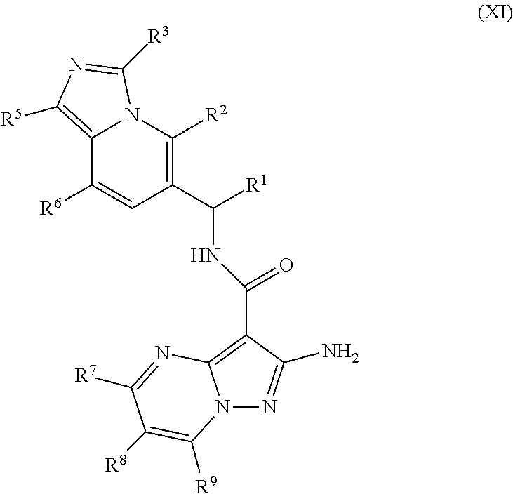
C1([R6])=CC(C(NC(=O)C2=C3N(N=C2N)C([R9])=C([R8])C([R7])=N3)[R1])=C([R2])N2C1=C([R5])N=C2[R3]
